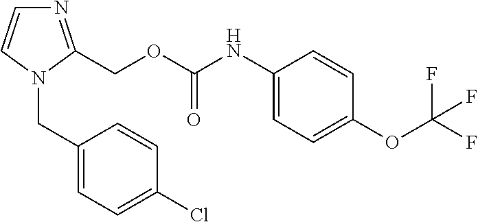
N1=C(COC(NC2=CC=C(OC(F)(F)F)C=C2)=O)N(CC2=CC=C(Cl)C=C2)C=C1
